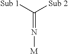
N(=C([Sub 1])[Sub 2])[M]
